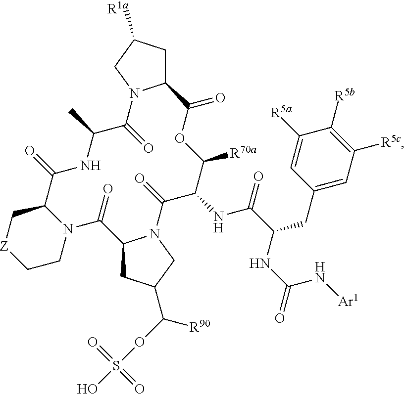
C12CC([R1a])CN1C(=O)C(C)NC(=O)C1C[Z]CCN1C(=O)C1CC(C([R90])OS(O)(=O)=O)CN1C(=O)C(NC(C(NC(N[Ar1])=O)CC1=CC([R5c])=C([R5b])C([R5a])=C1)=O)C([R70a])OC2=O
